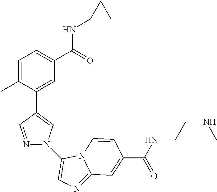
C1=C(C)C(C2=CN(C3=CN=C4N3C=CC(C(NCCNC)=O)=C4)N=C2)=CC(C(=O)NC2CC2)=C1
